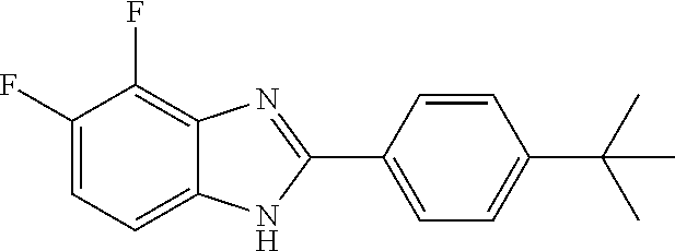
C1(F)=CC=C2C(=C1F)N=C(C1=CC=C(C(C)(C)C)C=C1)N2
